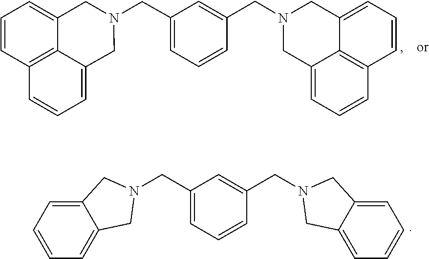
C(C1=CC=CC(CN2CC3=CC=CC4=C3C(=CC=C4)C2)=C1)N1CC2=CC=CC3=C2C(=CC=C3)C1.C(C1=CC=CC(CN2CC3=CC=CC=C3C2)=C1)N1CC2=CC=CC=C2C1
